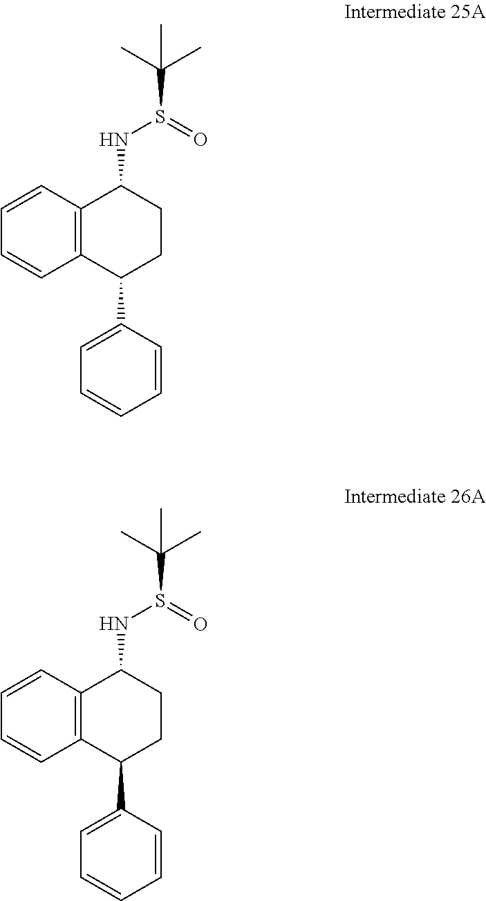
C12=C(C(NS(=O)C(C)(C)C)CCC1C1=CC=CC=C1)C=CC=C2.C12=C(C(NS(=O)C(C)(C)C)CCC1C1=CC=CC=C1)C=CC=C2
